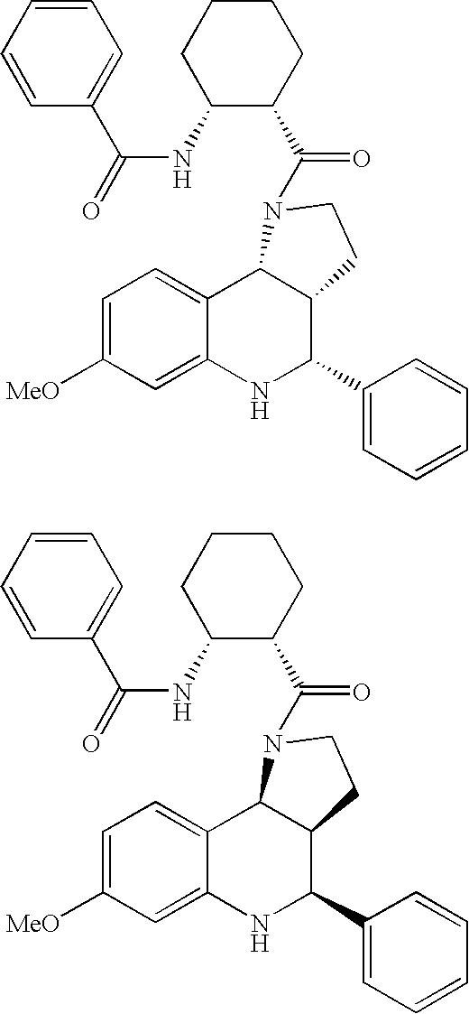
C1=C([MeO])C=C2C(=C1)C1C(C(C3=CC=CC=C3)N2)CCN1C(=O)C1C(NC(=O)C2=CC=CC=C2)CCCC1.C1=C([MeO])C=C2C(=C1)C1C(C(C3=CC=CC=C3)N2)CCN1C(=O)C1C(NC(=O)C2=CC=CC=C2)CCCC1
